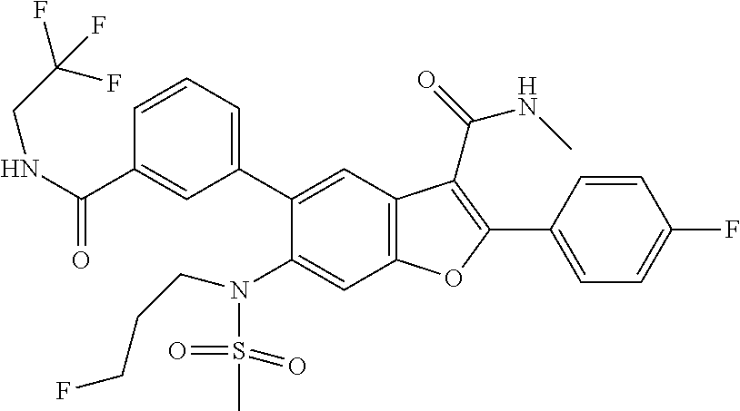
C1=CC(C2=C(C(=O)NC)C3=C(C=C(N(S(C)(=O)=O)CCCF)C(C4=CC=CC(C(NCC(F)(F)F)=O)=C4)=C3)O2)=CC=C1F
